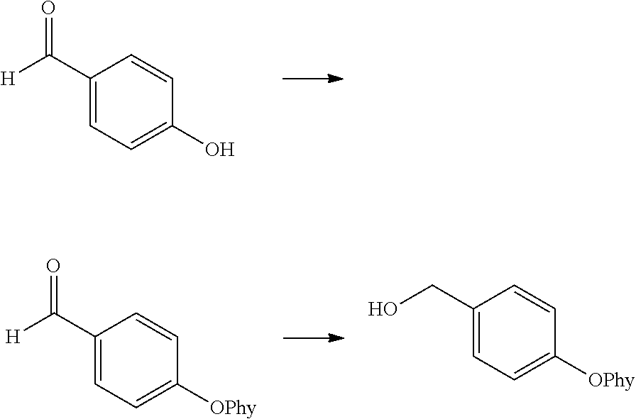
C1(C([H])=O)=CC=C(O)C=C1.C1(C([H])=O)=CC=C([OPhy])C=C1.C1(CO)=CC=C([OPhy])C=C1
